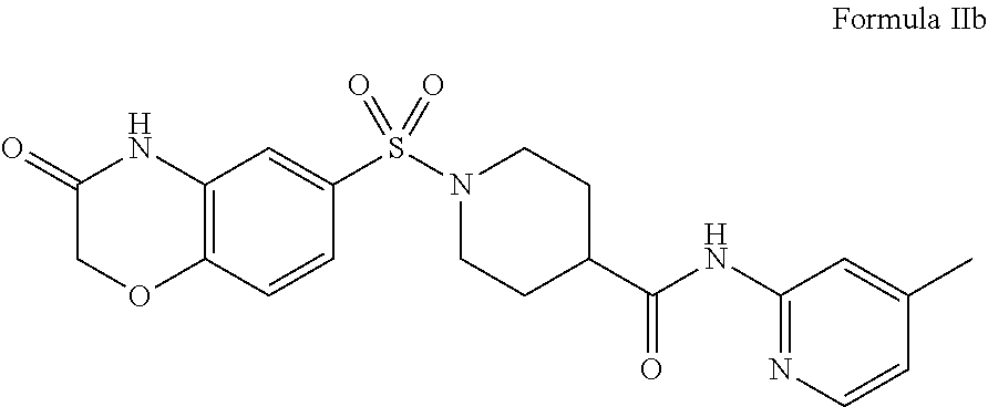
C1(=O)COC2=C(N1)C=C(S(N1CCC(C(NC3=NC=CC(C)=C3)=O)CC1)(=O)=O)C=C2
